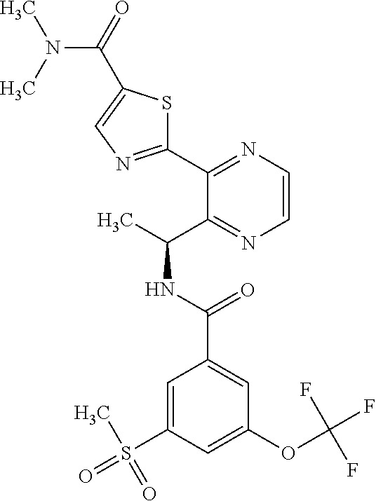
C1(C2=NC=CN=C2C(C)NC(C2=CC(OC(F)(F)F)=CC(S(=O)(C)=O)=C2)=O)=NC=C(C(N(C)C)=O)S1
